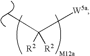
C([R2])([R2])(C)[W5a]
